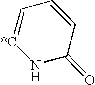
N1C(=O)C=CC=[*C]1
